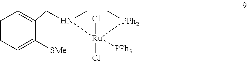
C1=CC=C([SMe])C(CN2CC[PPh2][Ru]2(Cl)(Cl)[PPh3])=C1
